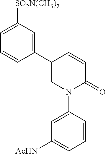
C1(C2=CC([SO2N(CH3)2])=CC=C2)=CN(C2=CC([AcHN])=CC=C2)C(=O)C=C1
